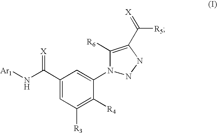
N(C(C1=CC([R3])=C([R4])C(N2C([R6])=C(C([R5])=[X])NN2)=C1)=[X])[Ar1]
